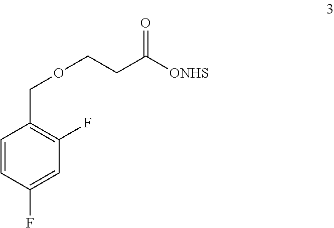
C1=CC(F)=CC(F)=C1COCCC([ONHS])=O
